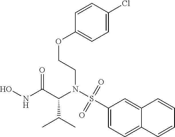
N(C(C(N(S(C1=CC=C2C(=C1)C=CC=C2)(=O)=O)CCOC1=CC=C(Cl)C=C1)C(C)C)=O)O
